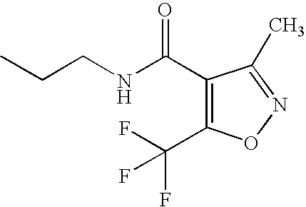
C(NCCC)(C1=C(C(F)(F)F)ON=C1C)=O
